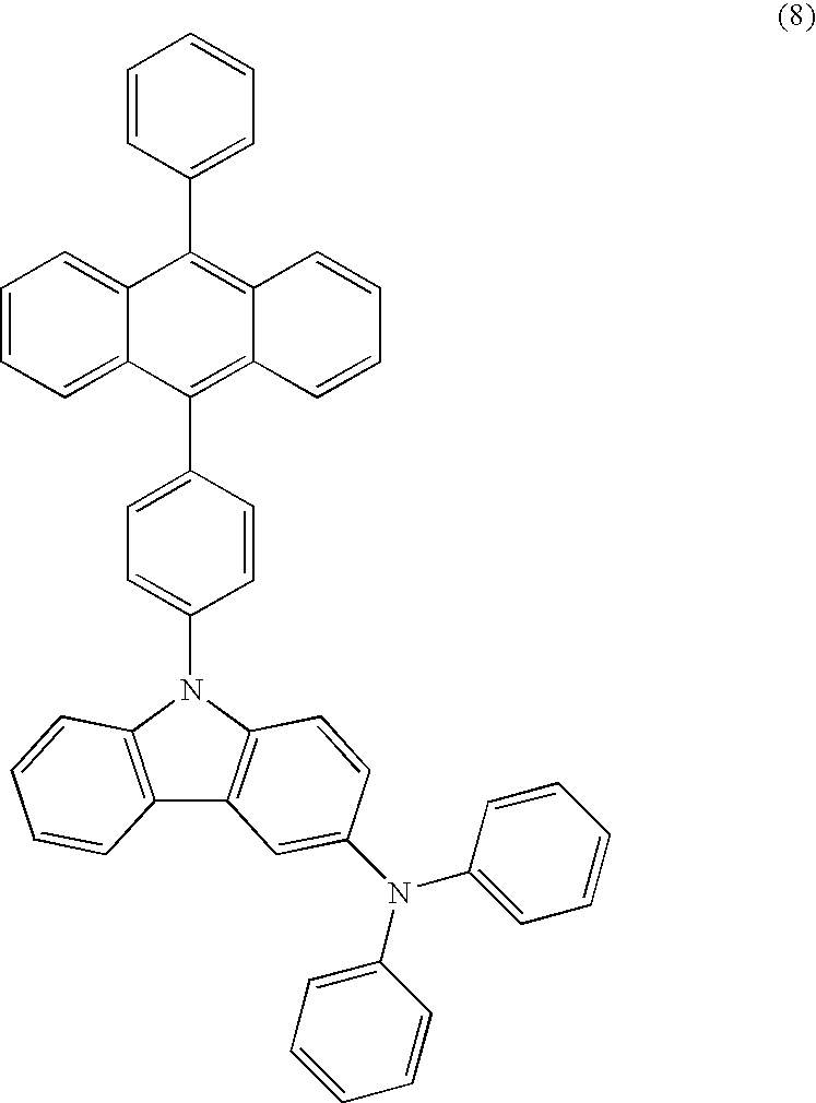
C1=CC(C2=C3C(=C(C4=CC=C(N5C6=C(C7=C5C=CC(N(C5=CC=CC=C5)C5=CC=CC=C5)=C7)C=CC=C6)C=C4)C4=CC=CC=C24)C=CC=C3)=CC=C1
